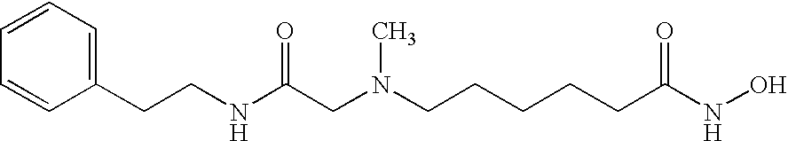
C(NC(CN(CCCCCC(NO)=O)C)=O)CC1=CC=CC=C1
